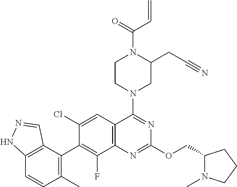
C12=C(C(C3=C(F)C4=C(C=C3Cl)C(N3CC(CC#N)N(C(C=C)=O)CC3)=NC(OCC3N(C)CCC3)=N4)=C(C)C=C1)C=NN2
